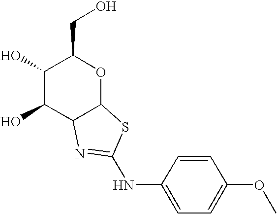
C1(O)C(O)C2C(OC1CO)SC(NC1=CC=C(OC)C=C1)=N2
